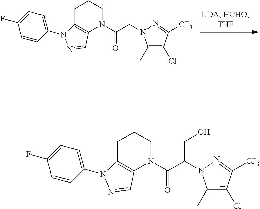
C1=CC(N2C3=C(N(C(CN4C(C)=C(Cl)C([CF3])=N4)=O)CCC3)C=N2)=CC=C1F.C1=CC(N2C3=C(N(C(C(N4C(C)=C(Cl)C([CF3])=N4)CO)=O)CCC3)C=N2)=CC=C1F
